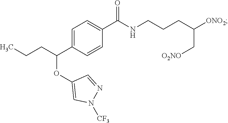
C1=C(C(CCC)OC2=CN([CF3])N=C2)C=CC(C(NCCCC(C[O2NO])[ONO2])=O)=C1
